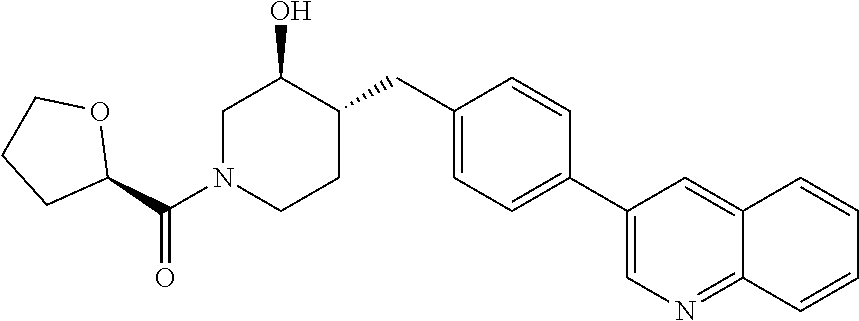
C1(C2=CC=C(CC3C(O)CN(C(C4OCCC4)=O)CC3)C=C2)=CN=C2C(=C1)C=CC=C2
